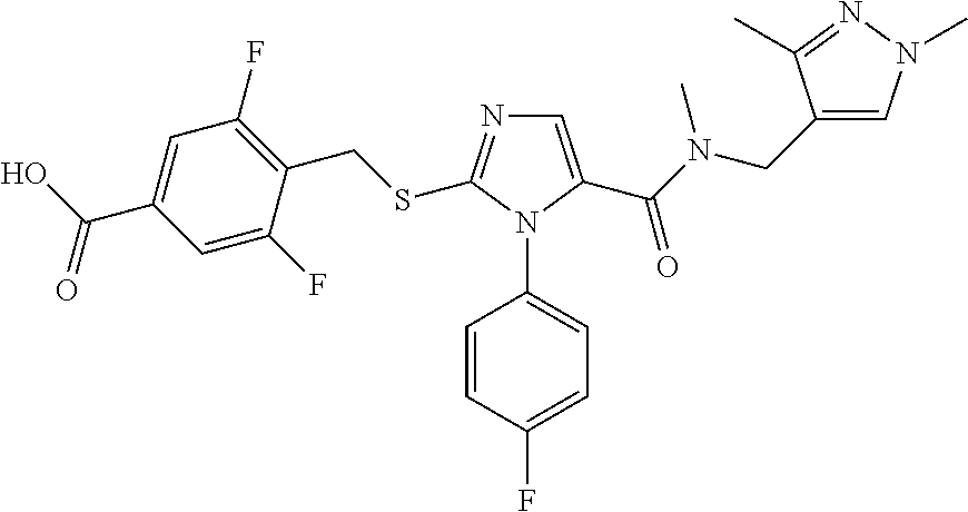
C1=C(C(N(CC2=CN(C)N=C2C)C)=O)N(C2=CC=C(F)C=C2)C(SCC2=C(F)C=C(C(O)=O)C=C2F)=N1
